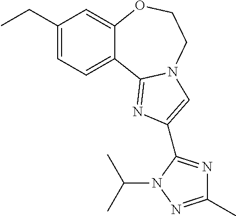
C1(CC)=CC=C2C(=C1)OCCN1C2=NC(C2=NC(C)=NN2C(C)C)=C1
